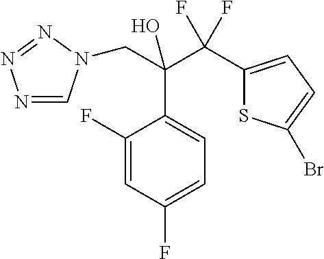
N1=CN(CC(C2=CC=C(F)C=C2F)(C(F)(F)C2=CC=C(Br)S2)O)N=N1
